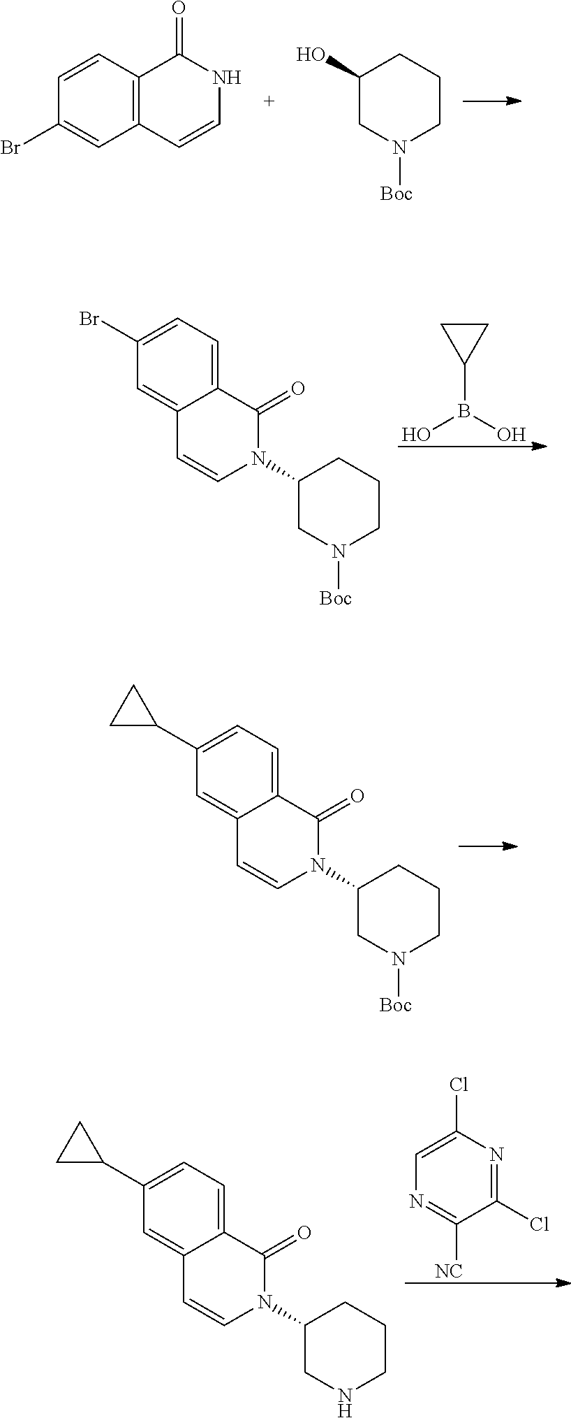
C12=C(C=CC(Br)=C1)C(=O)NC=C2.C1C(O)CCCN1[Boc].C1(B(O)O)CC1.C1C(N2C(=O)C3=CC=C(Br)C=C3C=C2)CCCN1[Boc].C1C(N2C(=O)C3=CC=C(C4CC4)C=C3C=C2)CCCN1[Boc].C1(Cl)=NC(Cl)=CN=C1[NC].C1C(N2C(=O)C3=CC=C(C4CC4)C=C3C=C2)CCCN1
